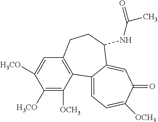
C1([H3CO])=C([OCH3])C2=C(C=C1[H3CO])CCC(NC(C)=O)C1=CC(=O)C([OCH3])=CC=C21
